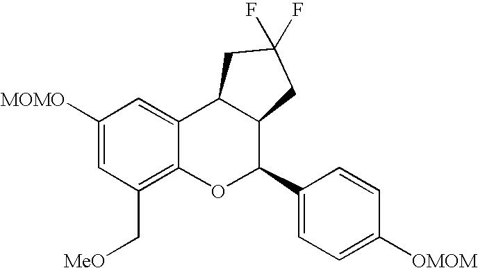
C1([MOMO])=CC(C[MeO])=C2C(=C1)C1C(C(C3=CC=C([OMOM])C=C3)O2)CC(F)(F)C1
